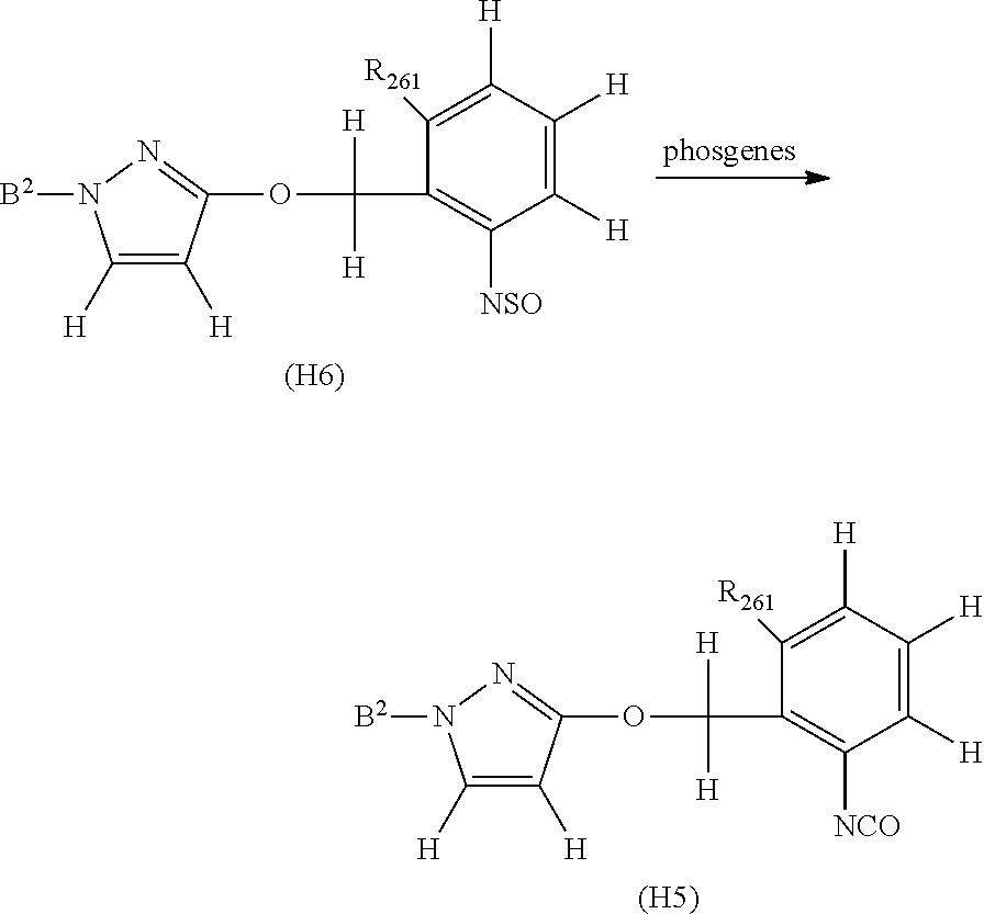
C1([H])=C([H])C([H])=C([R261])C(C([H])([H])OC2=NN([B2])C([H])=C2[H])=C1[NCO].[(H5)].C1([H])=C([H])C([H])=C([R261])C(C([H])([H])OC2=NN([B2])C([H])=C2[H])=C1[NSO].[(H6)].[phosgenes]
